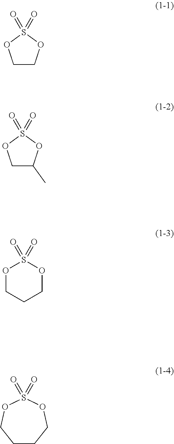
C1COS(=O)(=O)O1.C1C(C)OS(=O)(=O)O1.O1CCCOS1(=O)=O.C1CCOS(=O)(=O)OC1
